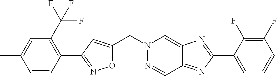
C1=CC(C2=NOC(CN3N=CC4=NC(C5=CC=CC(F)=C5F)=NC4=C3)=C2)=C(C(F)(F)F)C=C1C
